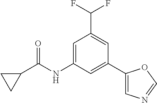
C1=C(NC(C2CC2)=O)C=C(C2=CN=CO2)C=C1C(F)F
